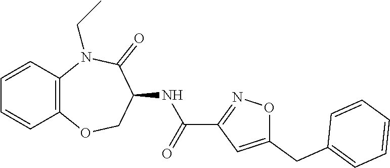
C12=C(N(CC)C(=O)C(NC(C3=NOC(CC4=CC=CC=C4)=C3)=O)CO1)C=CC=C2
